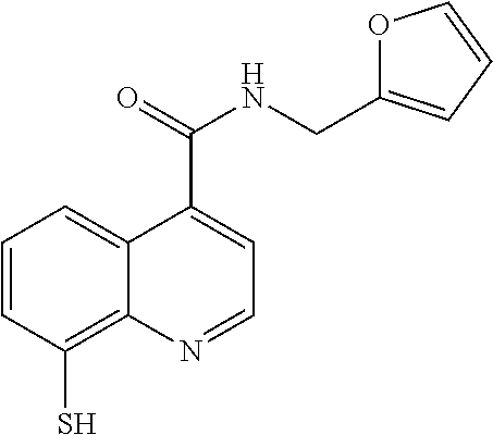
C1=CC(S)=C2C(=C1)C(C(NCC1=CC=CO1)=O)=CC=N2
